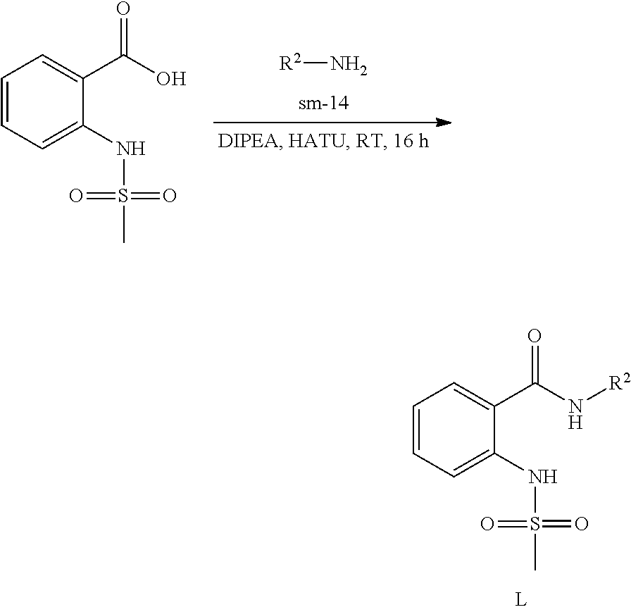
N(S(C)(=O)=O)C1=CC=CC=C1C(N[R2])=O.[R2]N.N(S(C)(=O)=O)C1=CC=CC=C1C(O)=O
